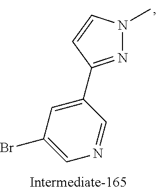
C1(C2=NN(C)C=C2)=CC(Br)=CN=C1
